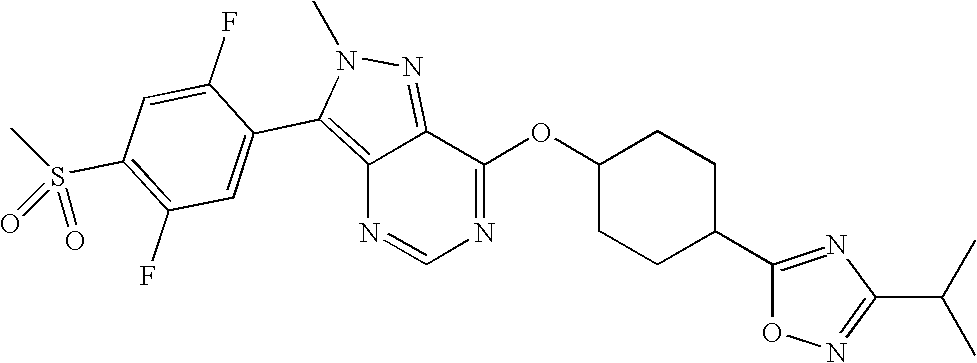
C12=C(C3=CC(F)=C(S(C)(=O)=O)C=C3F)N(C)N=C1C(OC1CCC(C3=NC(C(C)C)=NO3)CC1)=NC=N2
